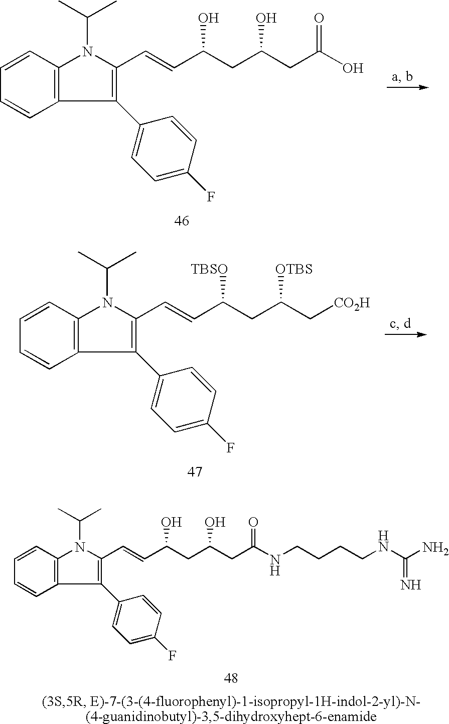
C1(C2=CC=C(F)C=C2)=C(C=CC(CC(CC(O)=O)O)O)N(C(C)C)C2=C1C=CC=C2.C1(C2=CC=C(F)C=C2)=C(C=CC(CC(C[CO2H])[OTBS])[TBSO])N(C(C)C)C2=C1C=CC=C2.C1(C2=CC=C(F)C=C2)=C(C=CC(CC(CC(=O)NCCCCNC(N)=N)O)O)N(C(C)C)C2=C1C=CC=C2
